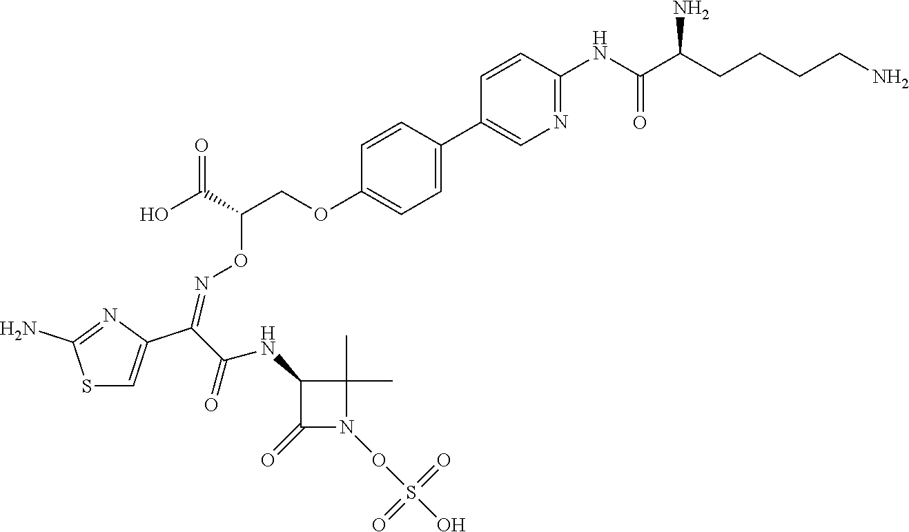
C1(C2=CC=C(OCC(ON=C(C3=CSC(N)=N3)C(NC3C(=O)N(OS(O)(=O)=O)C3(C)C)=O)C(=O)O)C=C2)=CN=C(NC(C(CCCCN)N)=O)C=C1
